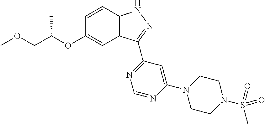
C12=C(C=CC(OC(COC)C)=C1)NN=C2C1=NC=NC(N2CCN(S(C)(=O)=O)CC2)=C1
